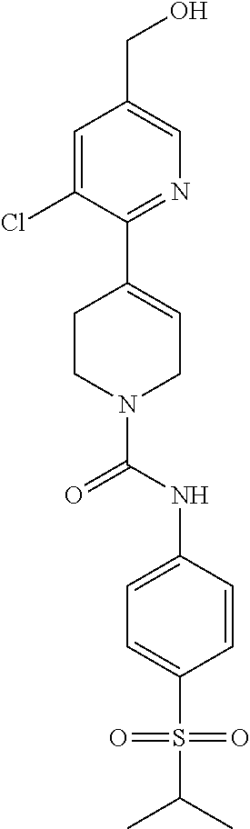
C1=C(Cl)C(C2=CCN(C(NC3=CC=C(S(C(C)C)(=O)=O)C=C3)=O)CC2)=NC=C1CO
